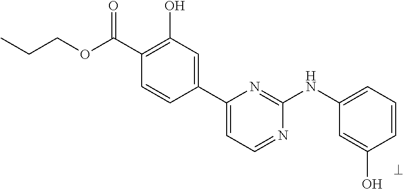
C1(C(OCCC)=O)=C(O)C=C(C2=CC=NC(NC3=CC=CC(O)=C3)=N2)C=C1
